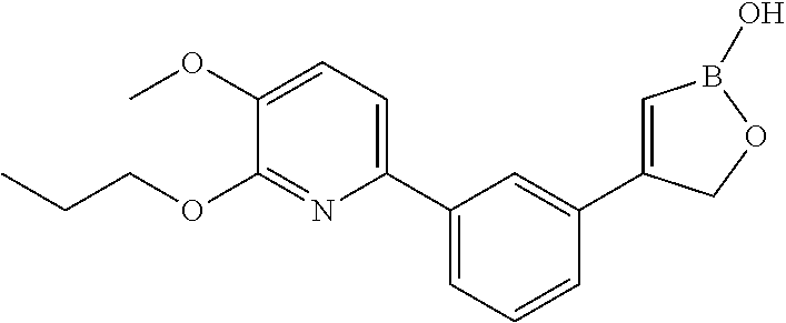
C1(C2=CC=CC(C3=CB(O)OC3)=C2)=CC=C(OC)C(OCCC)=N1
